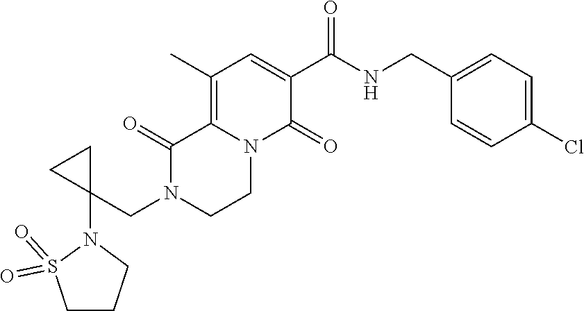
C12=C(C)C=C(C(=O)NCC3=CC=C(Cl)C=C3)C(=O)N1CCN(CC1(N3S(=O)(=O)CCC3)CC1)C2=O
